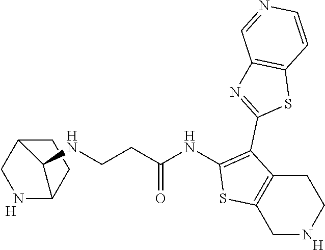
C1NCCC2=C1SC(NC(CCNC1C3NCC1CC3)=O)=C2C1=NC2=C(S1)C=CN=C2.[H].[H]
